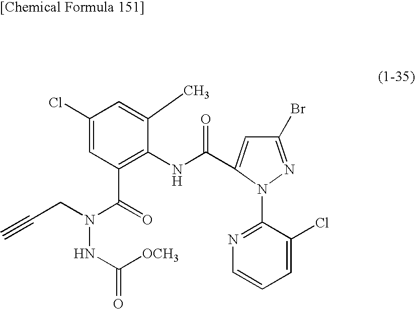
C1(Br)=NN(C2=NC=CC=C2Cl)C(C(NC2=C(C(N(NC(=O)[OCH3])CC#C)=O)C=C(Cl)C=C2C)=O)=C1
